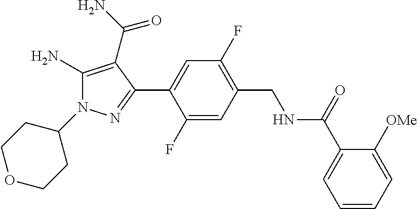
C1(N2C(N)=C(C(N)=O)C(C3=CC(F)=C(CNC(C4=CC=CC=C4[OMe])=O)C=C3F)=N2)CCOCC1
